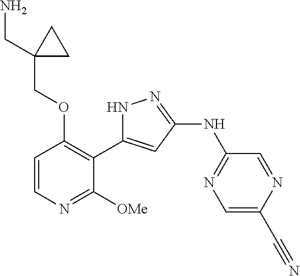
C1=CN=C([OMe])C(C2=CC(NC3=NC=C(C#N)N=C3)=NN2)=C1OCC1(CN)CC1
